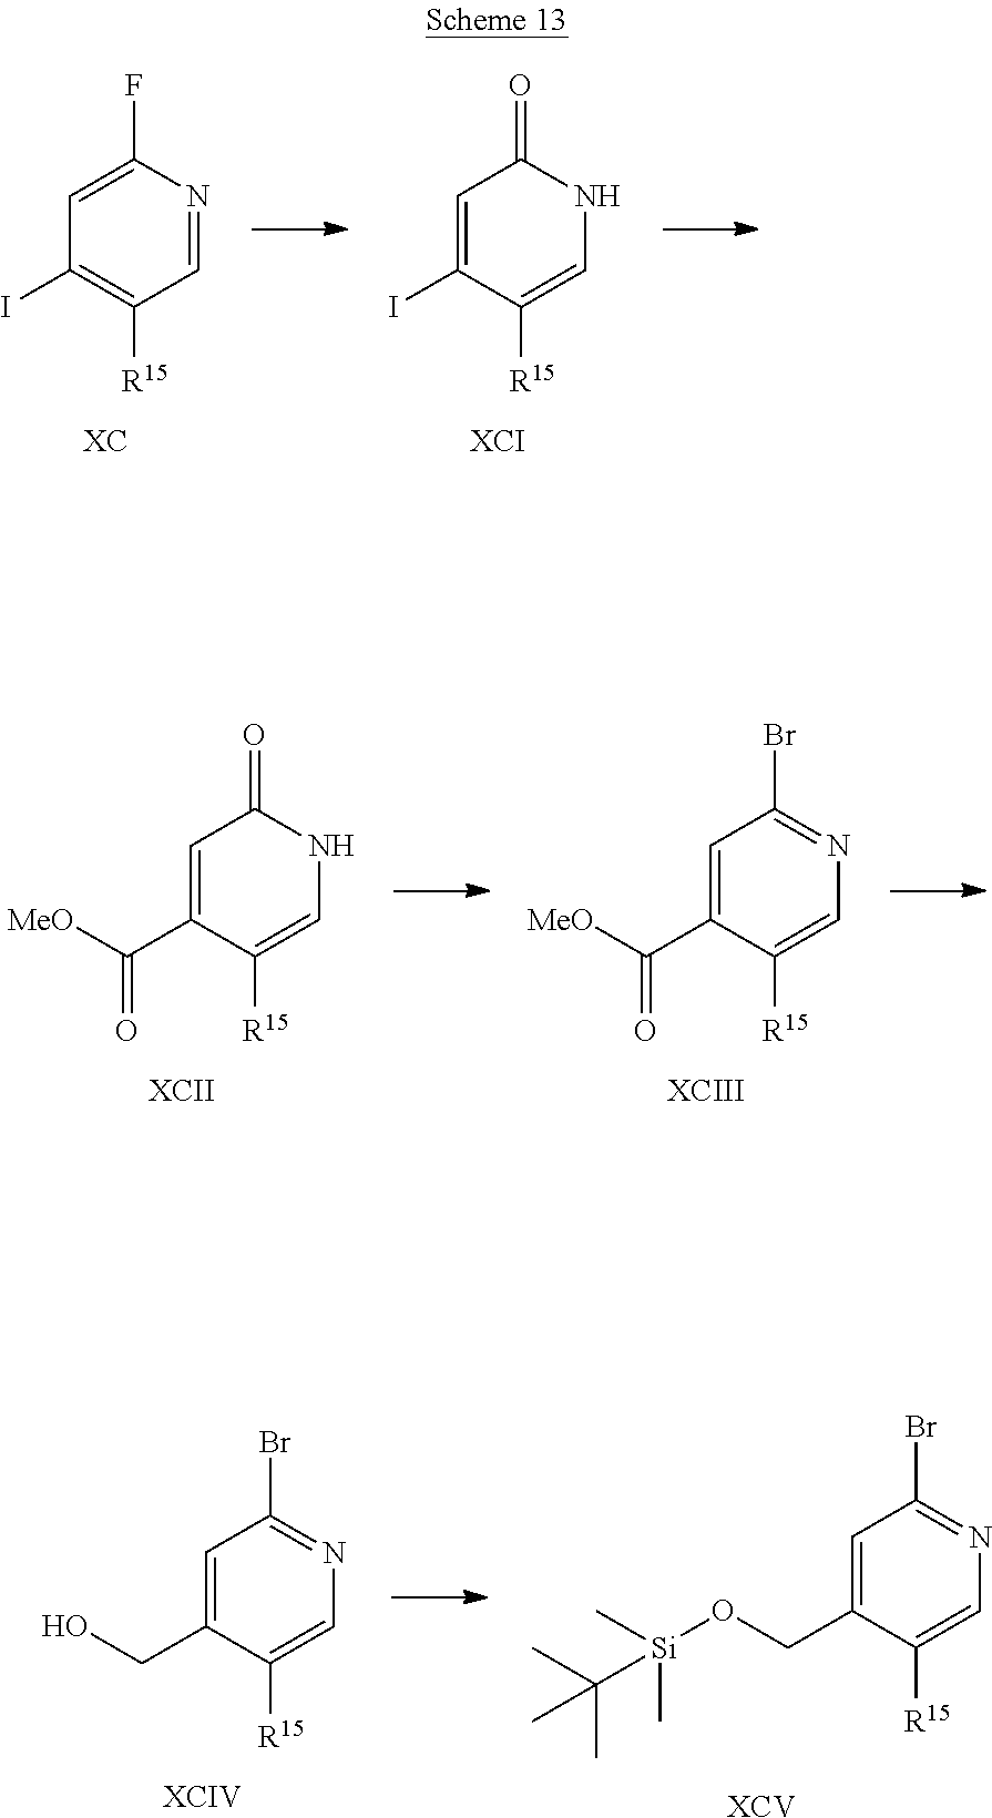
C1=C(F)N=CC([R15])=C1I.C1=C(I)C([R15])=CNC1=O.C1=C(C([MeO])=O)C([R15])=CNC1=O.C1=C(C([MeO])=O)C([R15])=CN=C1Br.[XCIII].C1=C(CO)C([R15])=CN=C1Br.[XCIV].C1=C(CO[Si](C)(C)C(C)(C)C)C([R15])=CN=C1Br.[XCV]
